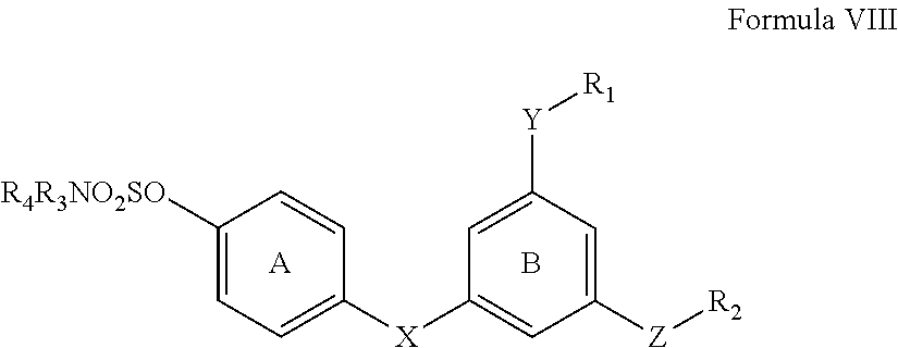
[A].B.C1([R4R3NO2SO])=CC=C([X]C2=CC([Z][R2])=CC([Y][R1])=C2)C=C1
